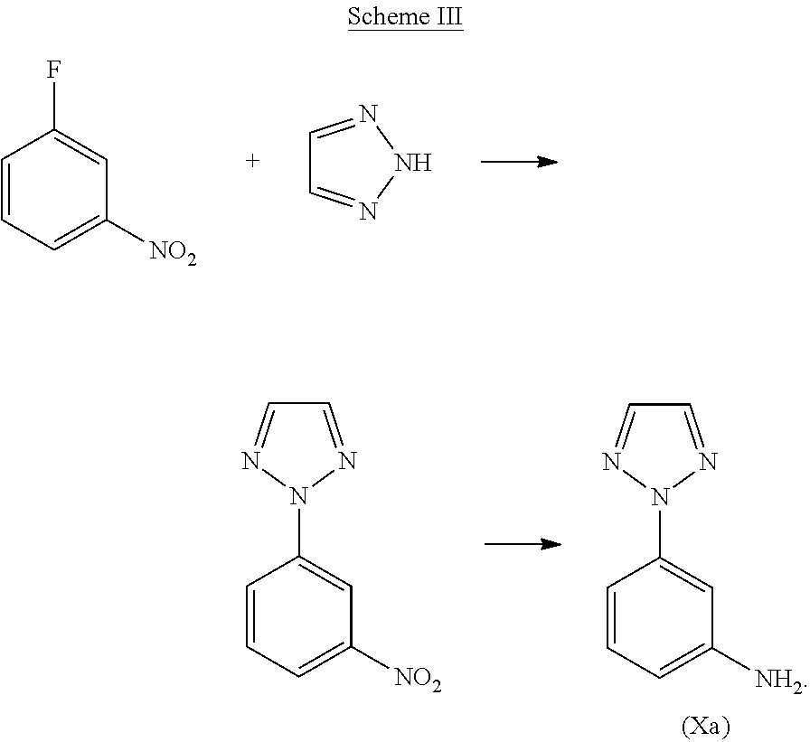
C1=CC=C([NO2])C=C1F.C1=NNN=C1.C1=CC=C([NH2])C=C1N1N=CC=N1.C1=CC=C([NO2])C=C1N1N=CC=N1
